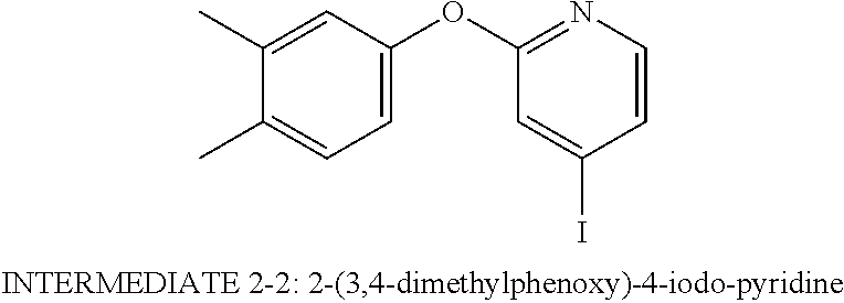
C1(C)=CC(OC2=NC=CC(I)=C2)=CC=C1C
